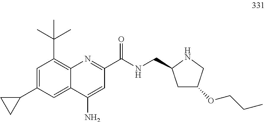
C1=C(C2CC2)C=C2C(=C1C(C)(C)C)N=C(C(=O)NCC1CC(OCCC)CN1)C=C2N
